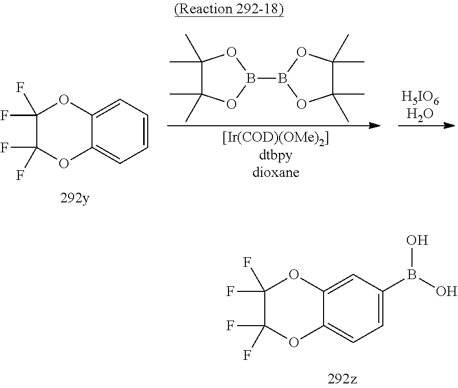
C1(F)(F)C(F)(F)OC2=CC=C(B(O)O)C=C2O1.C1(F)(F)C(F)(F)OC2=CC=CC=C2O1.B1(B2OC(C)(C)C(C)(C)O2)OC(C)(C)C(C)(C)O1
